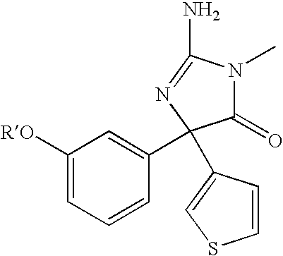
C1(=O)N(C)C(N)=NC1(C1=CC([RO])=CC=C1)C1=CSC=C1
